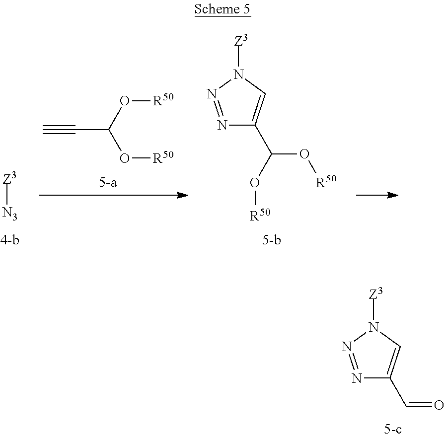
C#CC(O[R50])O[R50].[Z3][N3].N1=NN([Z3])C=C1C(O[R50])O[R50].N1=NN([Z3])C=C1C=O
